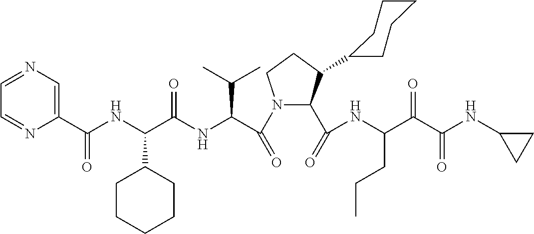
N1(C(C(NC(C(NC(C2=CN=CC=N2)=O)C2CCCCC2)=O)C(C)C)=O)C(C(=O)NC(CCC)C(=O)C(=O)NC2CC2)C(C2CCCCC2)CC1
